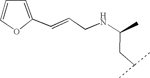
N(C(CC(C)C)C)CC=CC1=CC=CO1
